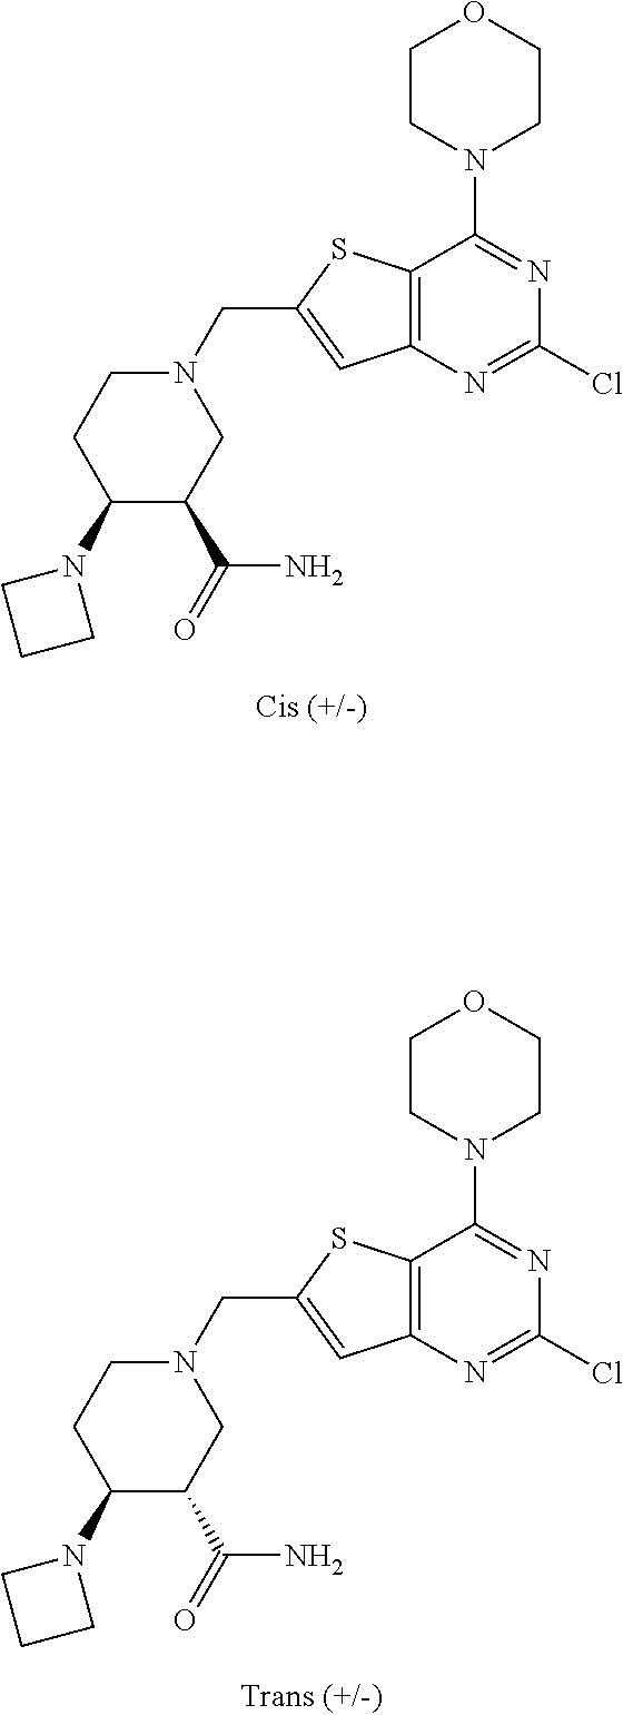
C1CN(C2=NC(Cl)=NC3=C2SC(CN2CCC(N4CCC4)C(C(=O)N)C2)=C3)CCO1.C1CN(C2=NC(Cl)=NC3=C2SC(CN2CCC(N4CCC4)C(C(=O)N)C2)=C3)CCO1
